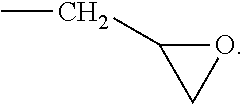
O1C(CC)C1
